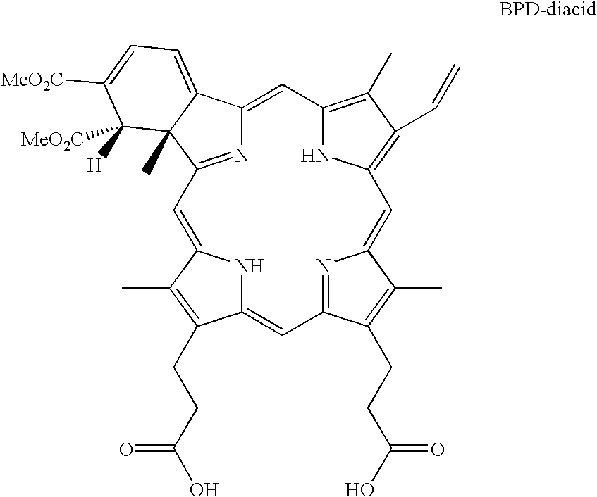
C12=CC3=C(C)C(C=C)=C(N3)C=C3N=C(C=C4NC(=CC(=N1)C1(C)C2=CC=C([MeO2C])C1([H])[MeO2C])C(C)=C4CCC(=O)O)C(CCC(=O)O)=C3C
